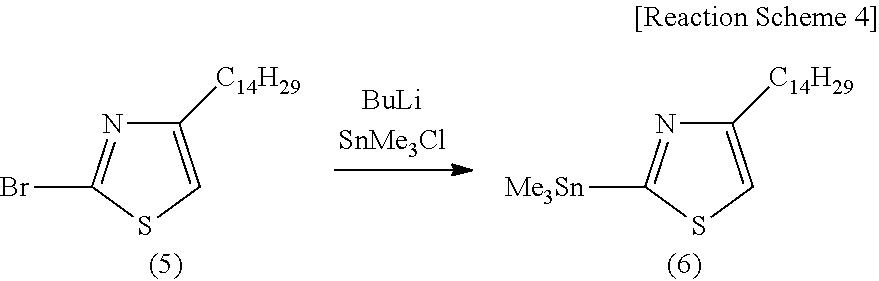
N1=C([Me3Sn])SC=C1[C14H29].N1=C(Br)SC=C1[C14H29]
